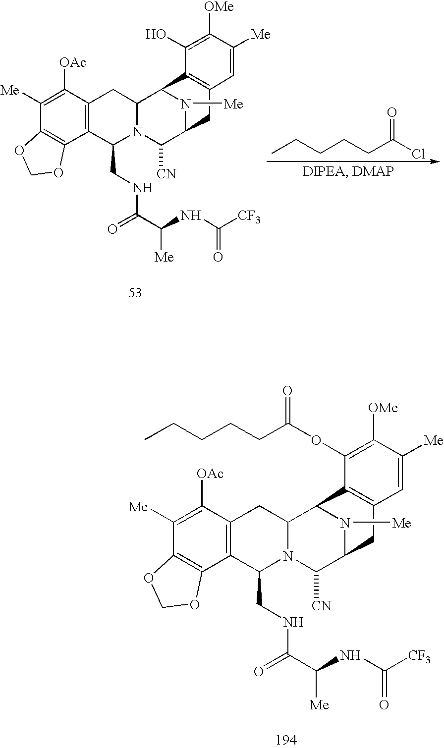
C1([Me])=C([OAc])C2=C(C3=C1OCO3)C(CNC(C([Me])NC([CF3])=O)=O)N1C(C2)C2N([Me])C(C1[CN])CC1=C2C(O)=C([OMe])C([Me])=C1.C(CC(Cl)=O)CCC.C1([Me])=C([OAc])C2=C(C3=C1OCO3)C(CNC(C([Me])NC([CF3])=O)=O)N1C(C2)C2N([Me])C(C1[CN])CC1=C2C(OC(CCCCC)=O)=C([OMe])C([Me])=C1
